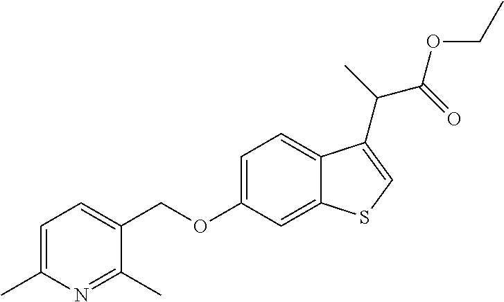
C(OC1=CC=C2C(=C1)SC=C2C(C(OCC)=O)C)C1=CC=C(C)N=C1C
